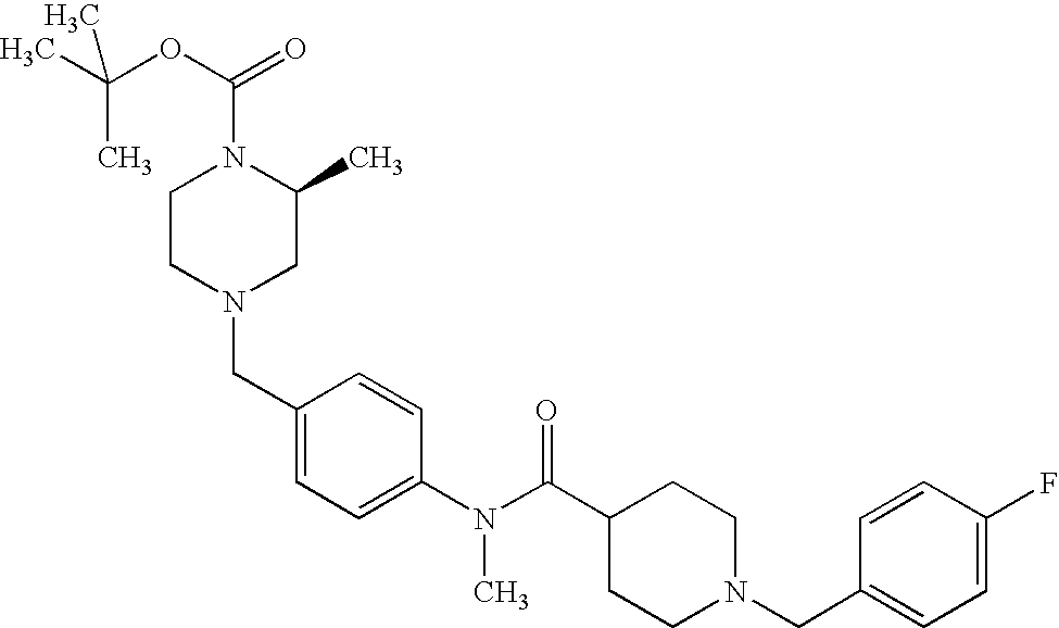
CC(OC(=O)N1CCN(CC2=CC=C(N(C(C3CCN(CC4=CC=C(F)C=C4)CC3)=O)C)C=C2)CC1C)(C)C
